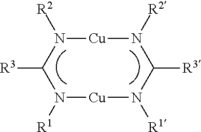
[R2]N1[Cu]N([R2])C([R3])N([R1])[Cu]N([R1])C1[R3]
